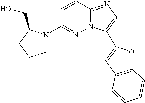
C1=CC2=NC=C(C3=CC4=C(O3)C=CC=C4)N2N=C1N1CCCC1CO
